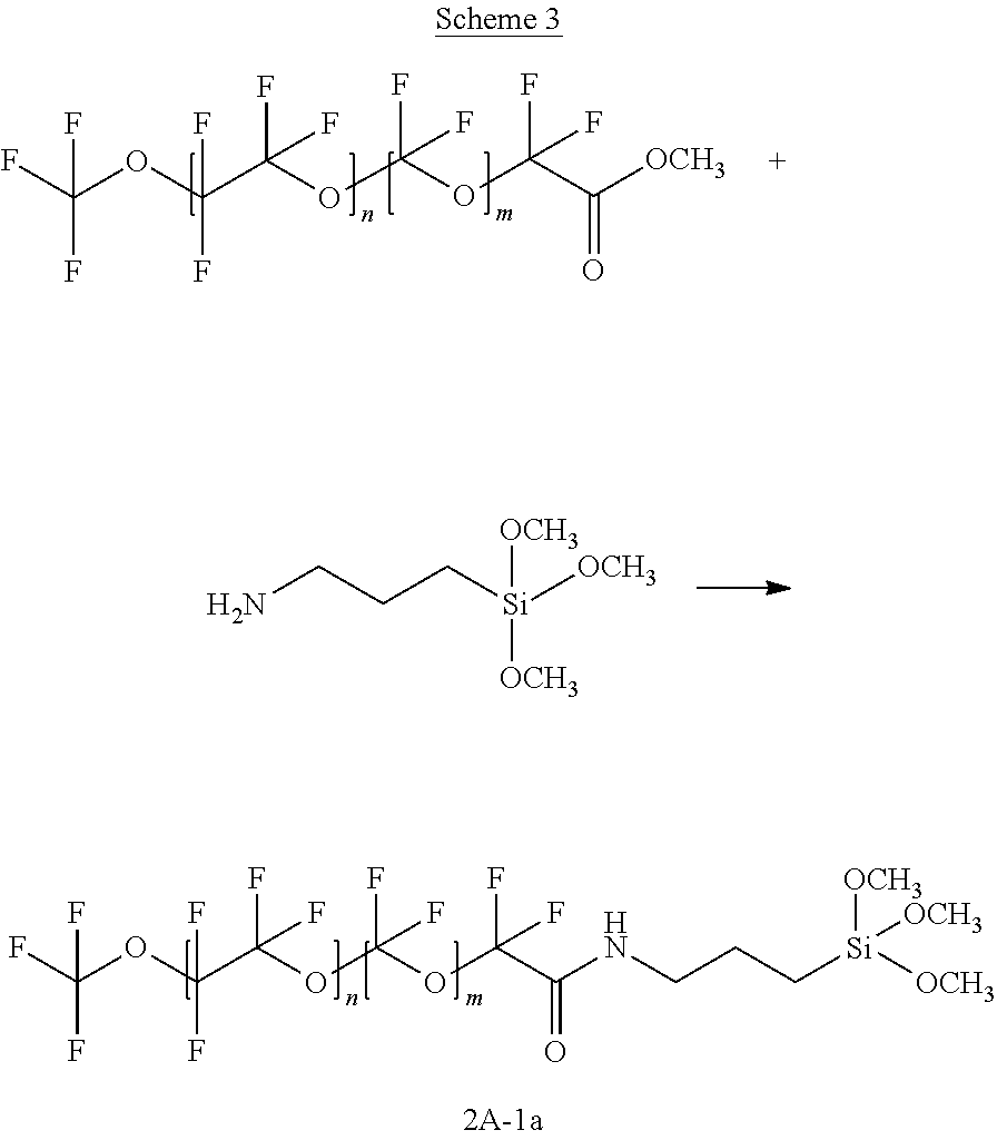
FC(OC(C(OC(OC(C([OCH3])=O)(F)F)(F)F)(F)F)(F)F)(F)F.NCCC[Si]([OCH3])([OCH3])[OCH3].FC(OC(C(OC(OC(C(NCCC[Si]([OCH3])([OCH3])[OCH3])=O)(F)F)(F)F)(F)F)(F)F)(F)F
